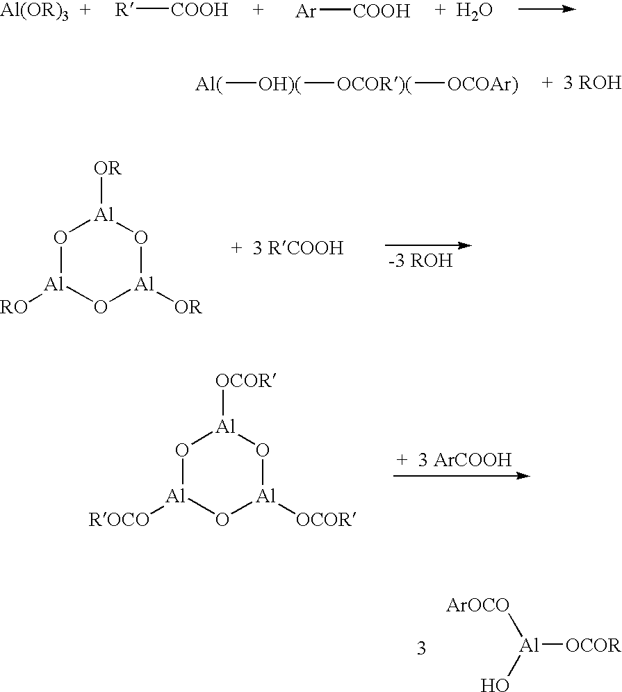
[R][COOH].[Ar][COOH].[Al(][OH)(][OCOR)(][OCOAr)].O1[Al]([RO])O[Al]([OR])O[Al]1[OR].O1[Al]([ROCO])O[Al]([OCOR])O[Al]1[OCOR].[Al]([OCOR])(O)[ArOCO]
